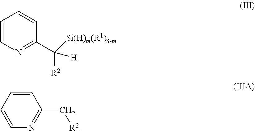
C1=CN=C(C([Si(H)m(R1)3-m])([H])[R2])C=C1.C1=CN=C(C[R2])C=C1
